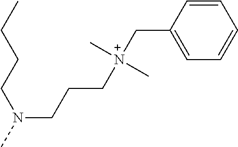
N(CCC[N+](CC1=CC=CC=C1)(C)C)(CCCC)C
